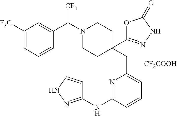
[CF3COOH].C1([F3C])=CC=CC(C(N2CCC(CC3=CC=CC(NC4=NNC=C4)=N3)(C3=NNC(=O)O3)CC2)[CF3])=C1
